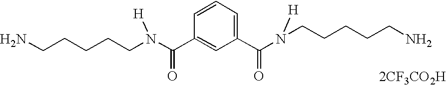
C1(C(N([H])CCCCCN)=O)=CC=CC(C(N(CCCCCN)[H])=O)=C1.[2CF3CO2H]
